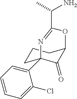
C1(C23CCCC(C2=O)OC(C(N)C)=N3)=CC=CC=C1Cl
